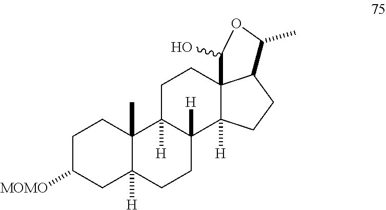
C1C([MOMO])CC2([H])C(C)(C1)C1([H])C([H])(CC2)C2([H])C3(CC1)C(CC2)C(C)OC3O
